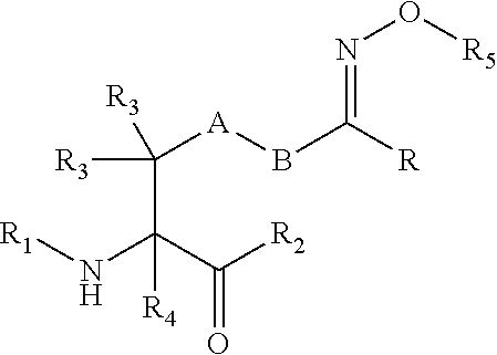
C([A]BC([R])=NO[R5])([R3])([R3])C(C([R2])=O)(N[R1])[R4]
